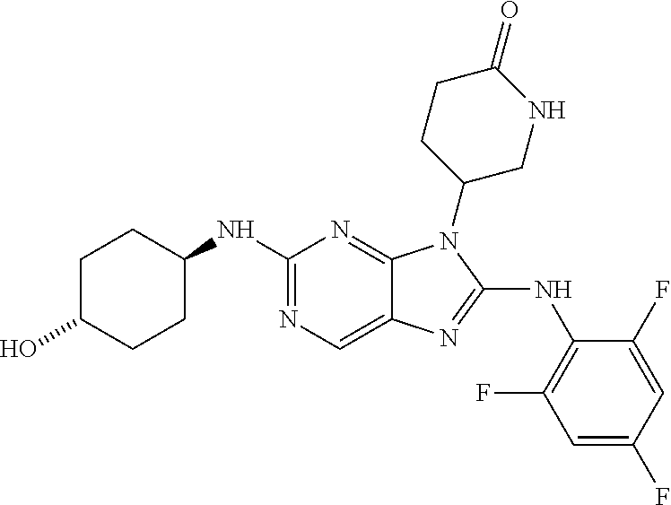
N1=C(NC2=C(F)C=C(F)C=C2F)N(C2CNC(=O)CC2)C2=NC(NC3CCC(O)CC3)=NC=C12
